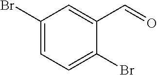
C1(Br)=CC=C(Br)C(C=O)=C1
